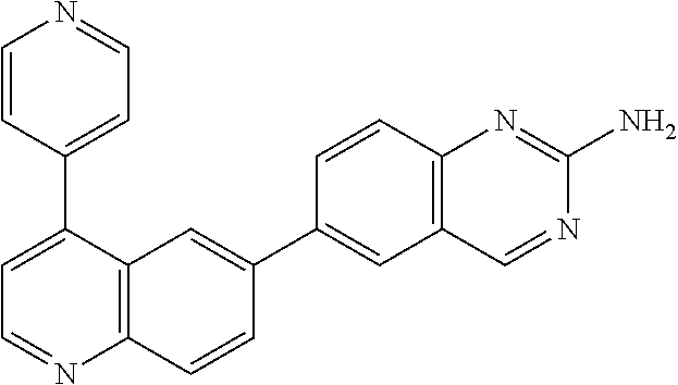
C1=CC(C2=CC=NC3=C2C=C(C2=CC4=C(C=C2)N=C(N)N=C4)C=C3)=CC=N1
